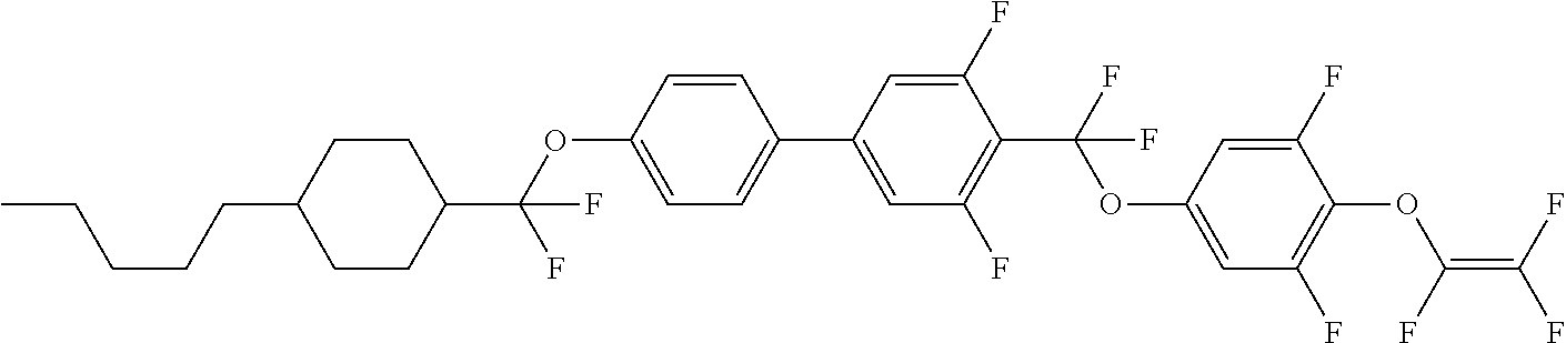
C1(C2=CC=C(OC(C3CCC(CCCCC)CC3)(F)F)C=C2)=CC(F)=C(C(F)(OC2=CC(F)=C(OC(=C(F)F)F)C(F)=C2)F)C(F)=C1
